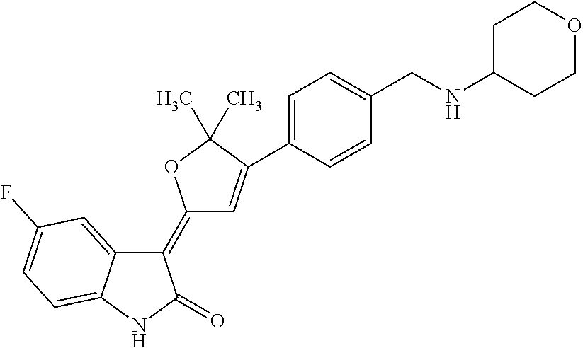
C1(=C2C=C(C3=CC=C(CNC4CCOCC4)C=C3)C(C)(C)O2)C2=CC(F)=CC=C2NC1=O
